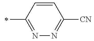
N1=C(C)C=CC([CN])=N1
